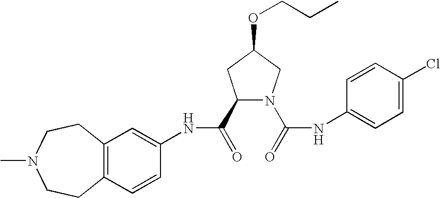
C12=C(C=CC(NC(=O)C3N(C(=O)NC4=CC=C(Cl)C=C4)CC(OCCC)C3)=C1)CCN(C)CC2
